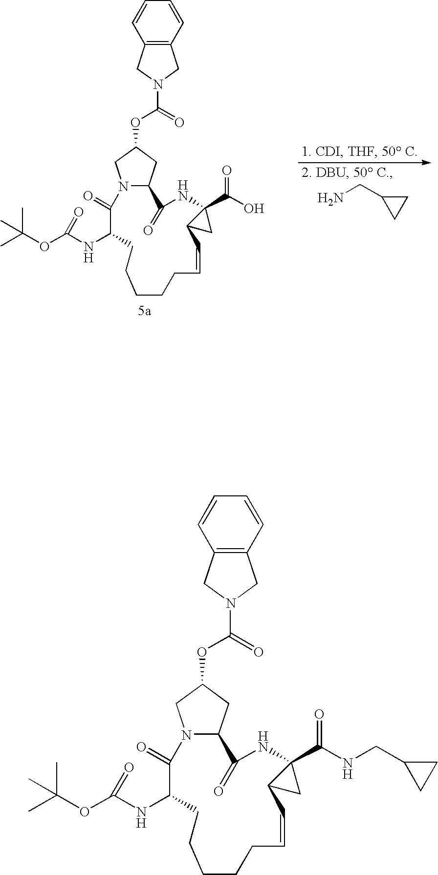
NCC1CC1.C1=CC=CC2=C1CN(C(=O)OC1CC3N(C1)C(=O)C(NC(OC(C)(C)C)=O)CCCCCC=CC1C(C(O)=O)(NC3=O)C1)C2.C1=CC=CC2=C1CN(C(=O)OC1CC3N(C1)C(=O)C(NC(OC(C)(C)C)=O)CCCCCC=CC1C(C(NCC4CC4)=O)(NC3=O)C1)C2
